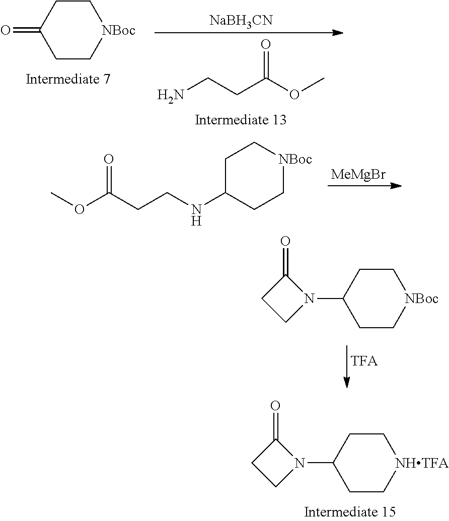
[NBoc]1CCC(=O)CC1.NCCC(OC)=O.[NaBH3CN].[MeMgBr].COC(CCNC1CC[NBoc]CC1)=O.[NHTFA]1CCC(N2C(=O)CC2)CC1.[NBoc]1CCC(N2C(=O)CC2)CC1
